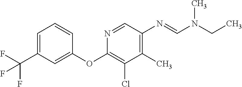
N1=CC(N=CN(C)CC)=C(C)C(Cl)=C1OC1=CC(C(F)(F)F)=CC=C1
